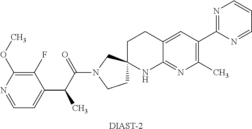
C1=NC(OC)=C(F)C(C(C(N2CCC3(C2)CCC2=CC(C4=NC=CC=N4)=C(C)N=C2N3)=O)C)=C1.[DIAST-2]
